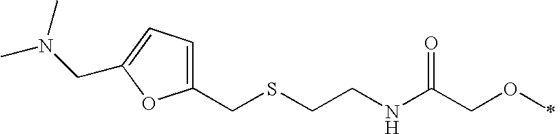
S(CCNC(COC)=O)CC1=CC=C(CN(C)C)O1
